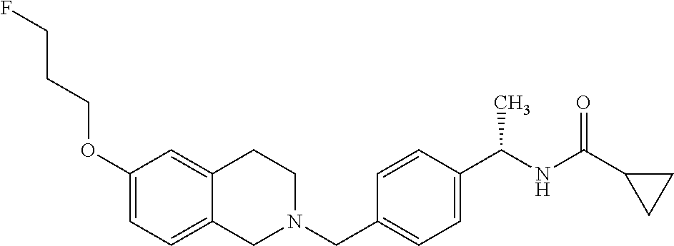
C1(OCCCF)=CC=C2C(=C1)CCN(CC1=CC=C(C(NC(=O)C3CC3)C)C=C1)C2
